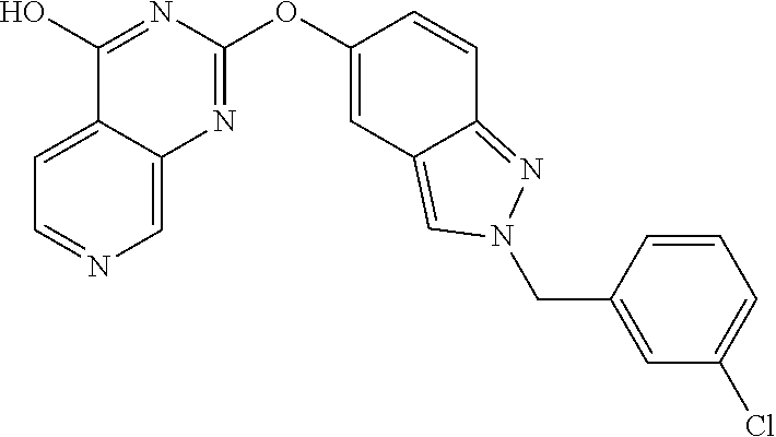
C12=CC=NC=C1N=C(OC1=CC3=CN(CC4=CC(Cl)=CC=C4)N=C3C=C1)N=C2O
